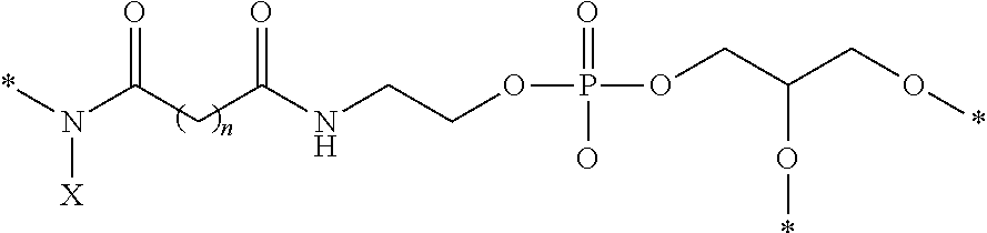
N(C(CC(NCCOP(OCC(CO*)O*)(=O)O)=O)=O)(*)[X]
